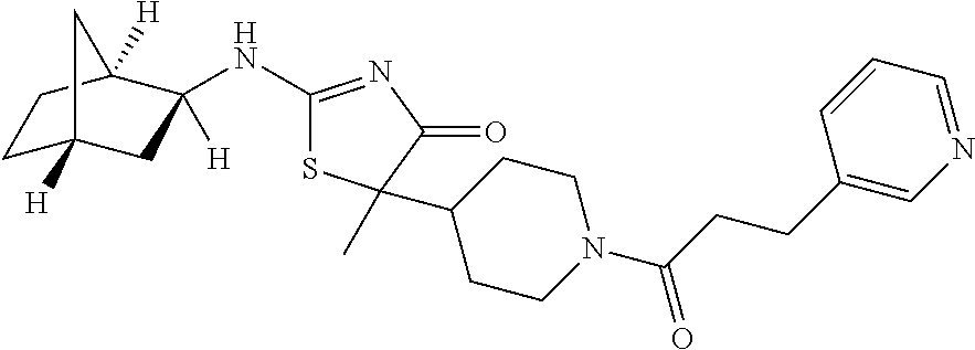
C1(NC2([H])CC3([H])CCC2([H])C3)=NC(=O)C(C)(C2CCN(C(CCC3=CN=CC=C3)=O)CC2)S1
